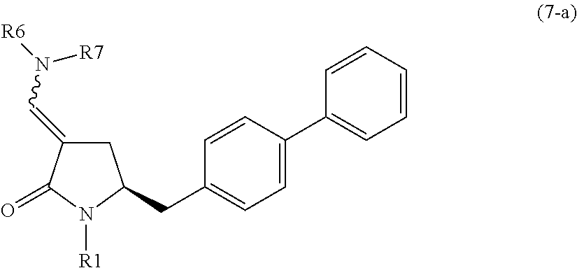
C1=CC(C2=CC=CC=C2)=CC=C1CC1CC(=CN([R6])[R7])C(=O)N1[R1]
